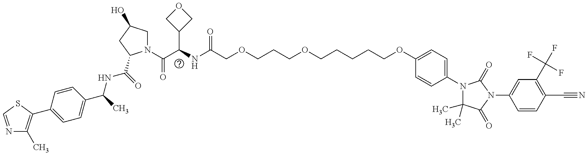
N1=CSC(C2=CC=C(C(NC(=O)C3N(C(=O)C(C4COC4)NC(=O)COCCCOCCCCCOC4=CC=C(N5C(C)(C)C(=O)N(C6=CC(C(F)(F)F)=C(C#N)C=C6)C5=O)C=C4)CC(O)C3)C)C=C2)=C1C
